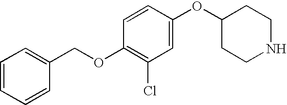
C1(OC2=CC(Cl)=C(OCC3=CC=CC=C3)C=C2)CCNCC1
